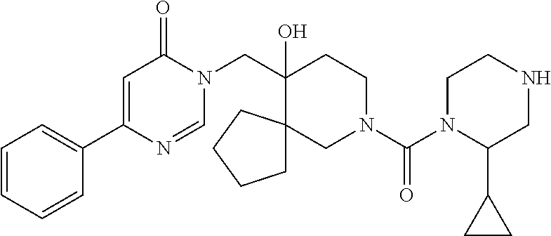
C1=CC=CC(C2=CC(=O)N(CC3(O)CCN(C(=O)N4C(C5CC5)CNCC4)CC34CCCC4)C=N2)=C1
